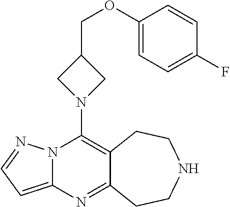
N1(C2=C3C(=NC4=CC=NN24)CCNCC3)CC(COC2=CC=C(F)C=C2)C1
